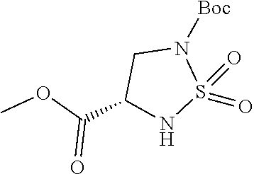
S1(=O)(=O)NC(C(OC)=O)CN1[Boc]
